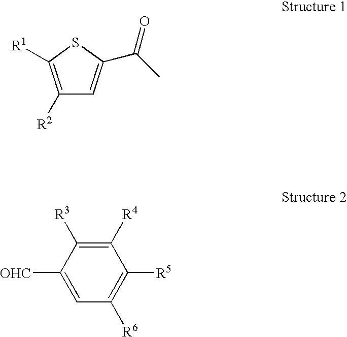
C1([R2])=C([R1])SC(C(C)=O)=C1.C1=C([OHC])C([R3])=C([R4])C([R5])=C1[R6]
